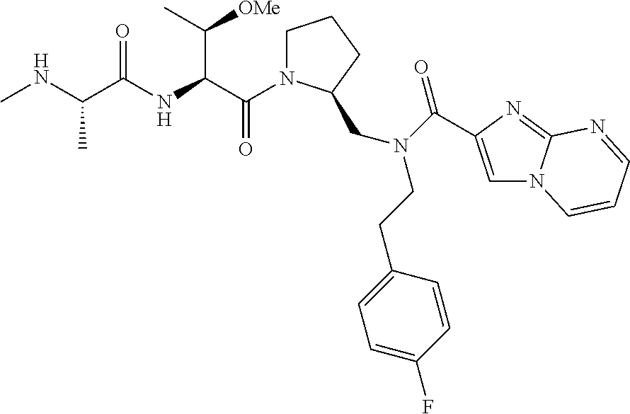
C(=O)(C(C([OMe])C)NC(=O)C(C)NC)N1CCCC1CN(CCC1=CC=C(F)C=C1)C(=O)C1=CN2C(=N1)N=CC=C2
